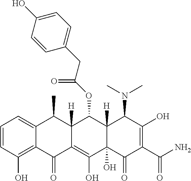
C1=CC(O)=C2C(=C1)C(C)C1([H])C(=C(O)C3(O)C([H])(C1OC(CC1=CC=C(O)C=C1)=O)C(N(C)C)C(O)=C(C(N)=O)C3=O)C2=O
